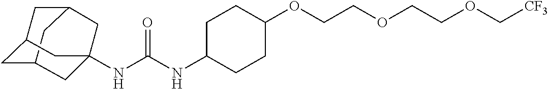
C12CC3CC(C1)CC(NC(NC1CCC(OCCOCCOC[CF3])CC1)=O)(C3)C2
